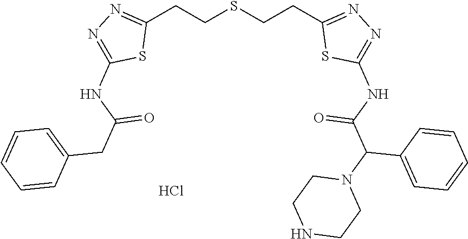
C1(CCSCCC2=NN=C(NC(C(N3CCNCC3)C3=CC=CC=C3)=O)S2)=NN=C(NC(CC2=CC=CC=C2)=O)S1.Cl
